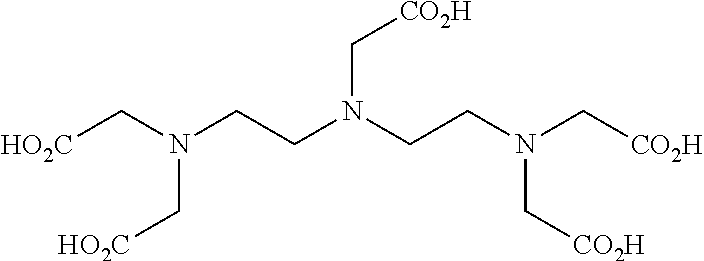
[HO2C]CN(CCN(C[CO2H])CCN(C[CO2H])C[CO2H])C[HO2C]
